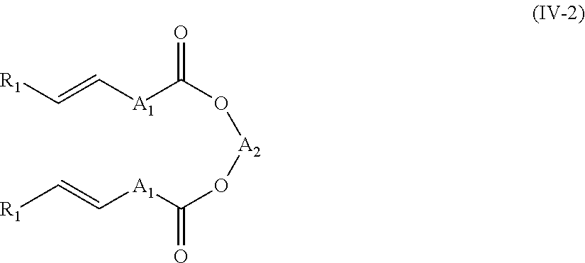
[R1]C=C[A1]C(O[A2]OC([A1]C=C[R1])=O)=O
